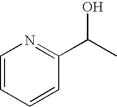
C1=CC=CC(C(C)O)=N1
